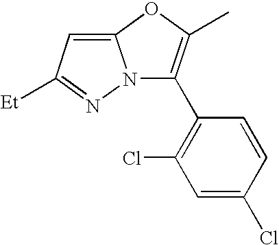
C1=C(Cl)C=CC(C2=C(C)OC3=CC([Et])=NN23)=C1Cl
